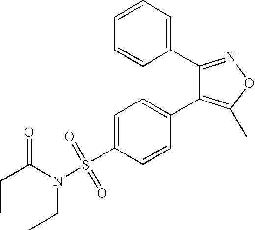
C1(C2=CC=C(S(=O)(=O)N(C(CC)=O)CC)C=C2)=C(C)ON=C1C1=CC=CC=C1
